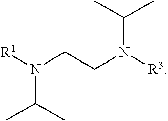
[R1]N(CCN([R3])C(C)C)C(C)C
